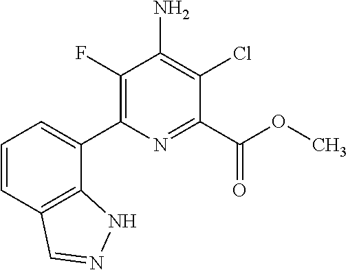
C1(C2=CC=CC3=C2NN=C3)=C(F)C(N)=C(Cl)C(C(OC)=O)=N1
